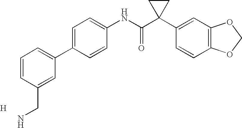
C1=C(C2=CC=CC(CN)=C2)C=CC(NC(C2(C3=CC4=C(C=C3)OCO4)CC2)=O)=C1.[H]
